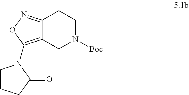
C12=NOC(N3CCCC3=O)=C1CN([Boc])CC2
